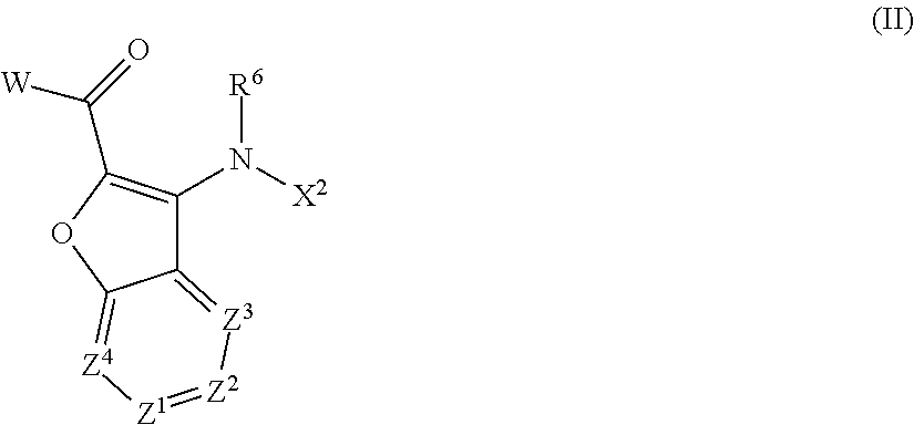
C12=[Z3][Z2]=[Z1][Z4]=C1OC(C(=O)[W])=C2N([X2])[R6]
